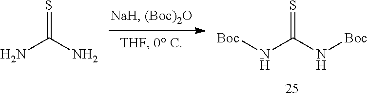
NC(N)=S.N(C(N[Boc])=S)[Boc]
